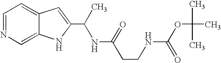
C1=NC=C2C(=C1)C=C(C(C)NC(CCNC(OC(C)(C)C)=O)=O)N2
